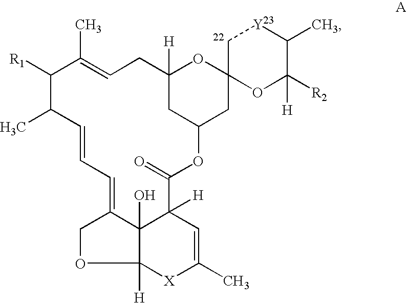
C1([R1])C(C)C=CC=C2COC3([H])C2(O)C([H])(C=C(C)[X]3)C(=O)OC2CC([H])(CC=C1C)OC1(C2)C[Y23]C(C)C([H])([R2])O1
